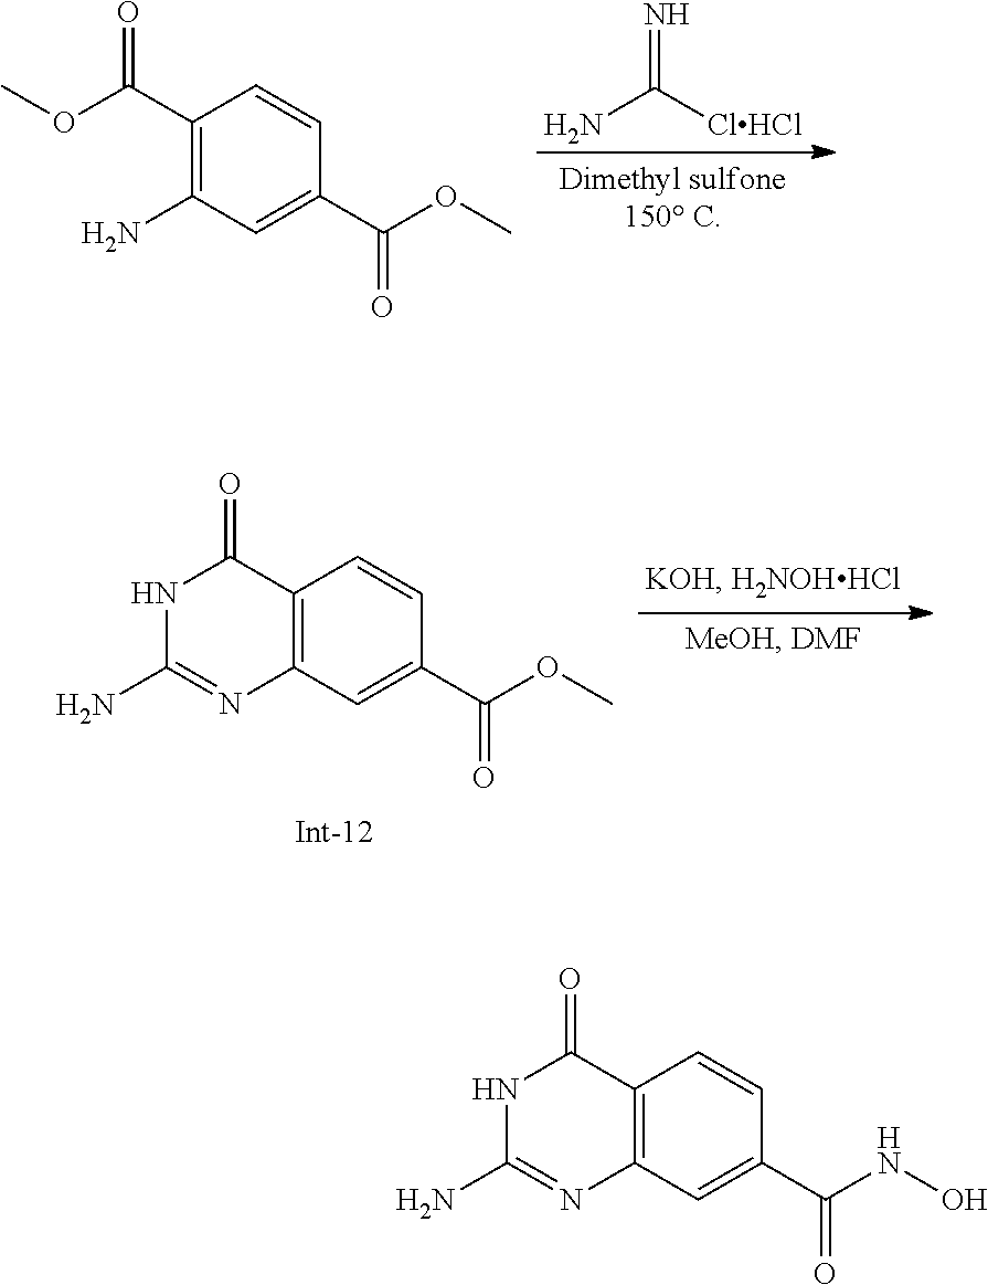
C12=C(C=C(C(NO)=O)C=C1)N=C(N)NC2=O.NC([ClHCl])=N.C1(C(OC)=O)=C(N)C=C(C(OC)=O)C=C1.C12=C(C=C(C(OC)=O)C=C1)N=C(N)NC2=O
